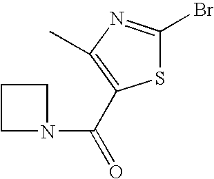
C1(Br)=NC(C)=C(C(=O)N2CCC2)S1
